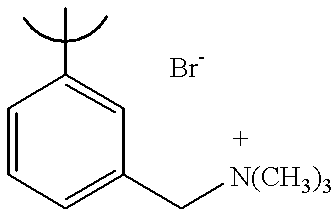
C1=CC=C(C[N(CH3)3])C=C1C
